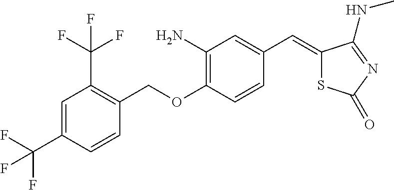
C1(C=C2SC(=O)N=C2NC)=CC(N)=C(OCC2=C(C(F)(F)F)C=C(C(F)(F)F)C=C2)C=C1
